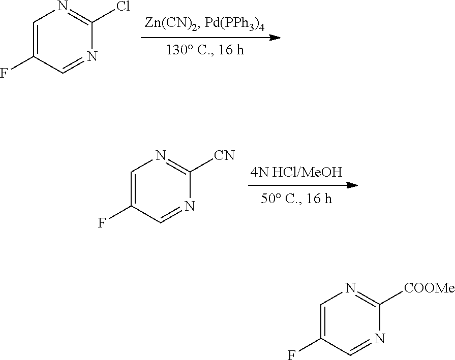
C1=C(F)C=NC(Cl)=N1.C1=C(F)C=NC([CN])=N1.C1=C(F)C=NC([COOMe])=N1
